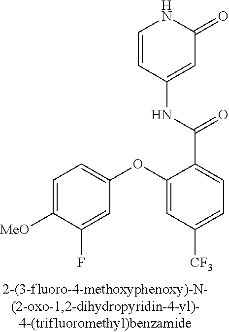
O(C1=CC([CF3])=CC=C1C(=O)NC1=CC(=O)NC=C1)C1=CC=C([MeO])C(F)=C1
